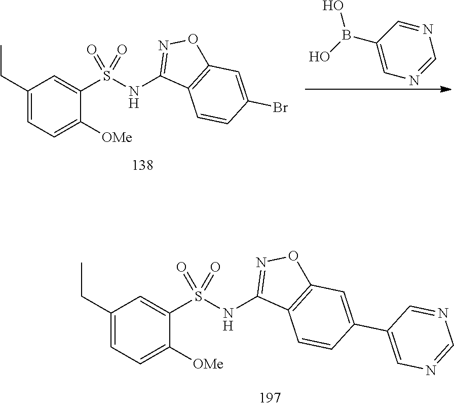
C1(CC)=CC=C([OMe])C(S(NC2=NOC3=C2C=CC(Br)=C3)(=O)=O)=C1.B(C1=CN=CN=C1)(O)O.C1(CC)=CC=C([OMe])C(S(NC2=NOC3=C2C=CC(C2=CN=CN=C2)=C3)(=O)=O)=C1
